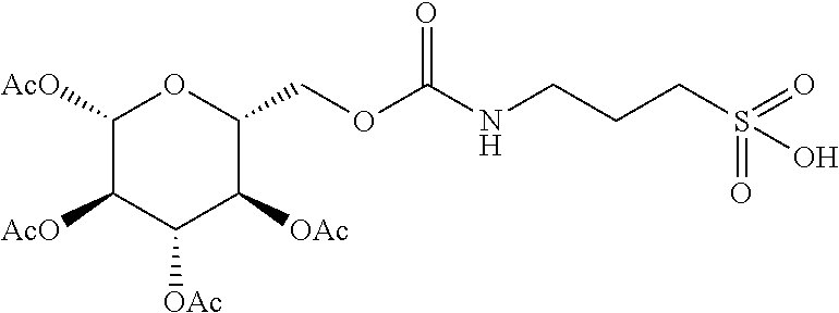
C1([AcO])C([AcO])C([OAc])C([OAc])C(COC(NCCCS(=O)(=O)O)=O)O1
